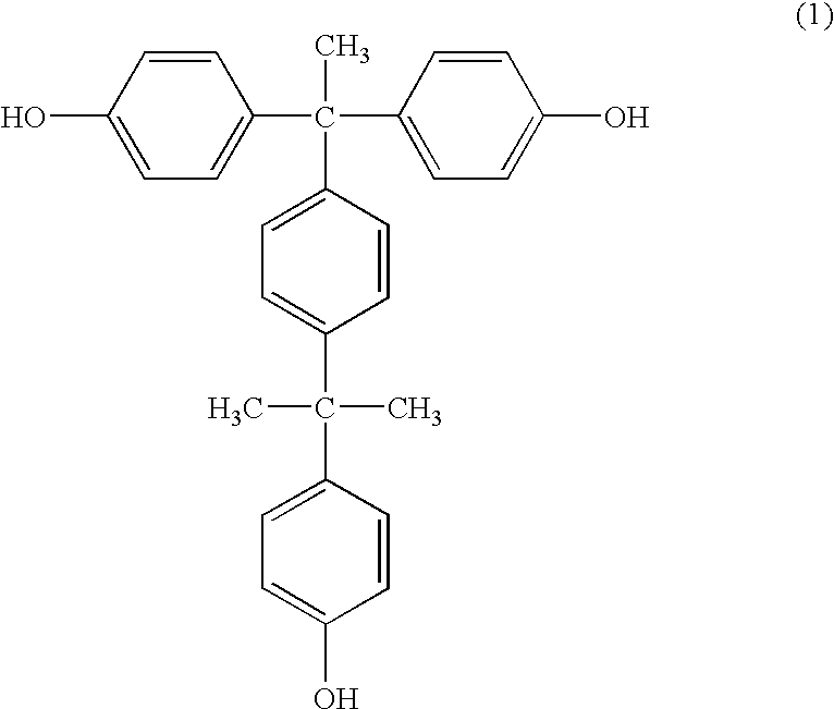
C1=C(O)C=CC(C(C)(C2=CC=C(O)C=C2)C2=CC=C(C(C)(C)C3=CC=C(O)C=C3)C=C2)=C1
